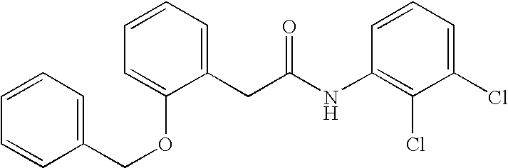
C1(COC2=CC=CC=C2CC(NC2=C(Cl)C(Cl)=CC=C2)=O)=CC=CC=C1
